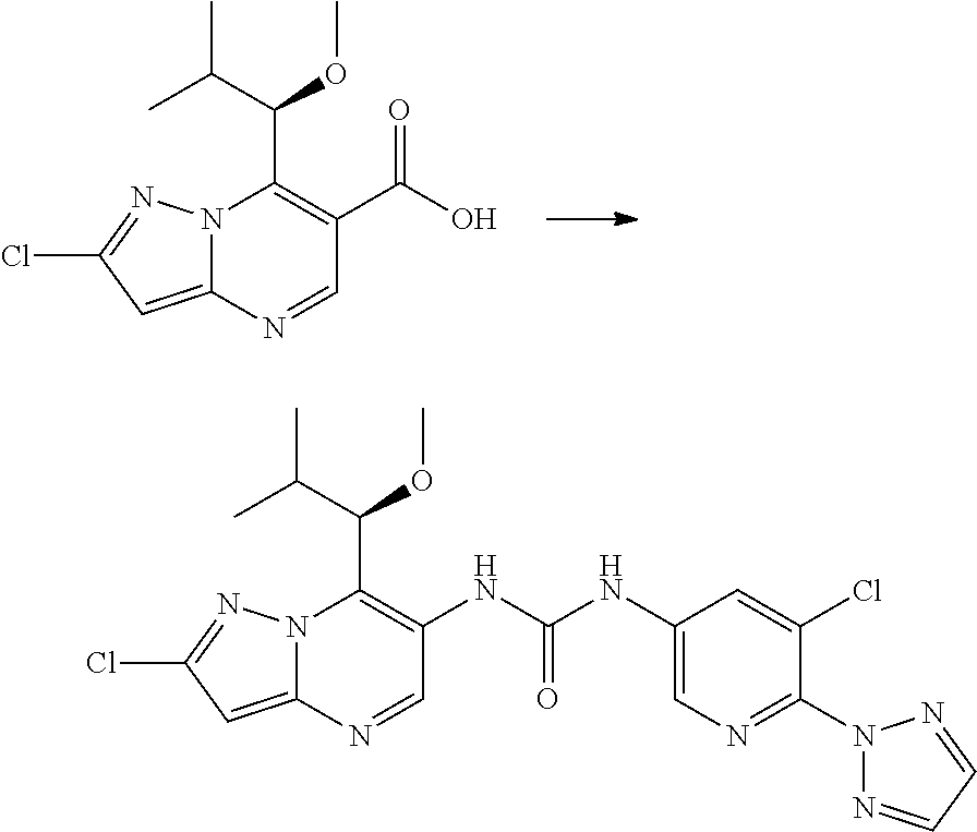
N12C(=CC(Cl)=N1)N=CC(C(O)=O)=C2C(C(C)C)OC.N12C(=CC(Cl)=N1)N=CC(NC(NC1=CN=C(N3N=CC=N3)C(Cl)=C1)=O)=C2C(C(C)C)OC
